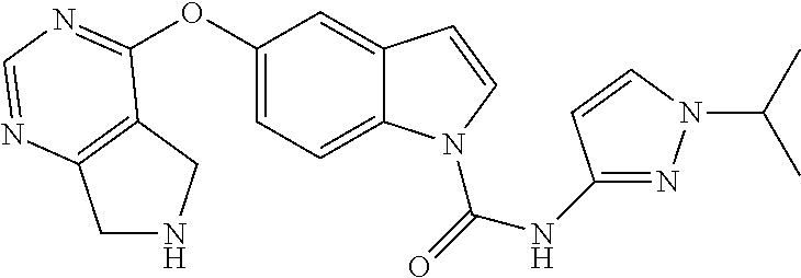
C12=C(N=CN=C1OC1=CC=C3C(=C1)C=CN3C(=O)NC1=NN(C(C)C)C=C1)CNC2
